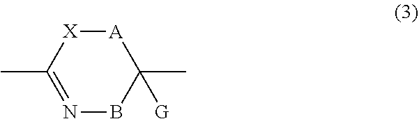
[A]1[X]C(C)=NBC1(C)[G]
